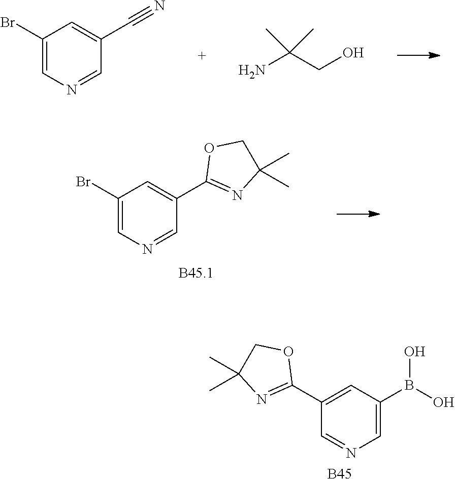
C1(Br)=CN=CC(C2=NC(C)(C)CO2)=C1.C1(B(O)O)=CN=CC(C2=NC(C)(C)CO2)=C1.[B45].C1(Br)=CN=CC(C#N)=C1.NC(CO)(C)C
